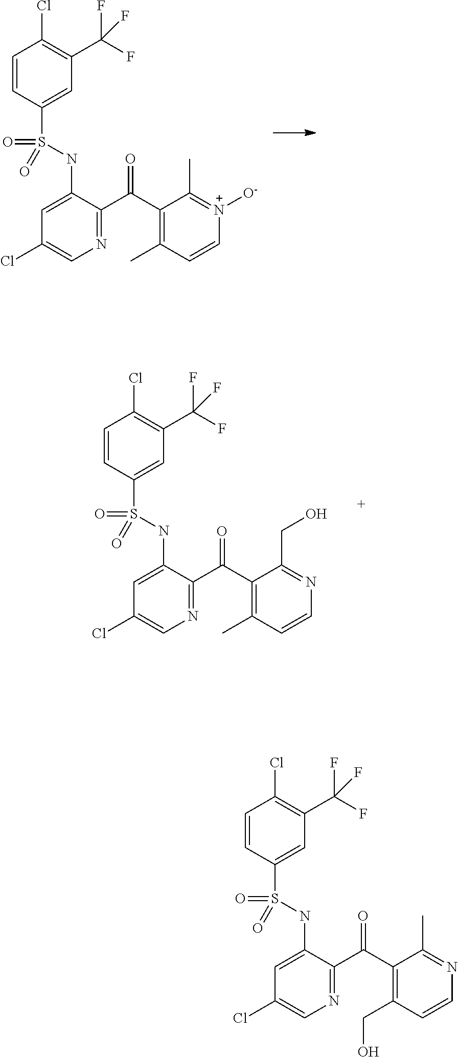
C1=CC(S(=O)(=O)NC2=CC(Cl)=CN=C2C(C2=C(C)C=C[N+]([O-])=C2C)=O)=CC(C(F)(F)F)=C1Cl.C1=CC(S(=O)(=O)NC2=CC(Cl)=CN=C2C(C2=C(C)C=CN=C2CO)=O)=CC(C(F)(F)F)=C1Cl.C1=CC(S(=O)(=O)NC2=CC(Cl)=CN=C2C(C2=C(CO)C=CN=C2C)=O)=CC(C(F)(F)F)=C1Cl
